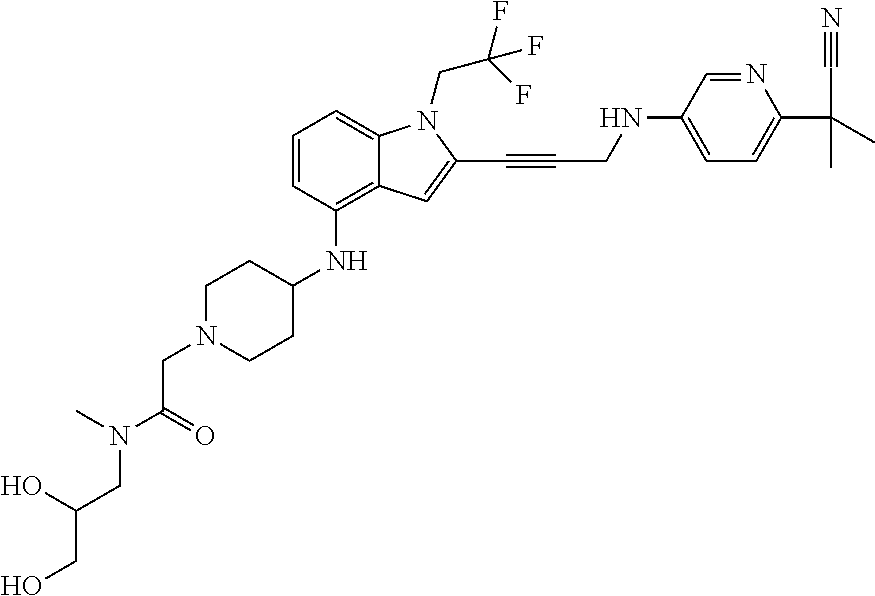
C1=CC(NC2CCN(CC(N(CC(CO)O)C)=O)CC2)=C2C(=C1)N(CC(F)(F)F)C(C#CCNC1=CC=C(C(C#N)(C)C)N=C1)=C2
